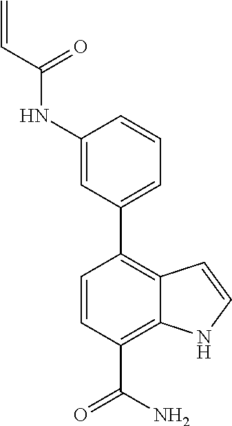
C1(NC(C=C)=O)=CC(C2=C3C(=C(C(N)=O)C=C2)NC=C3)=CC=C1
